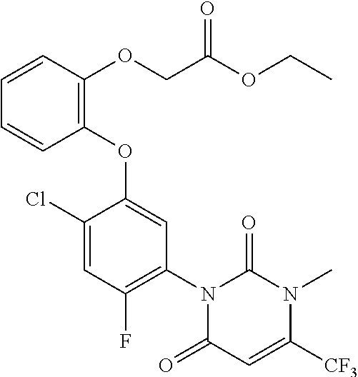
C1(Cl)=CC(F)=C(N2C(=O)C=C([CF3])N(C)C2=O)C=C1OC1=C(OCC(OCC)=O)C=CC=C1
